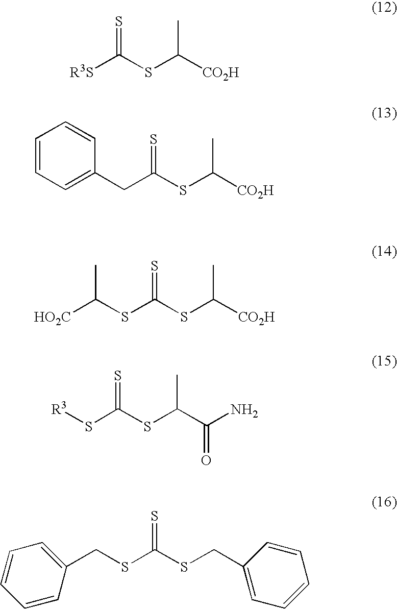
[R3S]C(SC([CO2H])C)=S.C(C(SC([CO2H])C)=S)C1=CC=CC=C1.[HO2C]C(SC(SC([CO2H])C)=S)C.[R3]SC(SC(C(N)=O)C)=S.C(SC(SCC1=CC=CC=C1)=S)C1=CC=CC=C1
